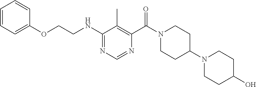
N1=C(NCCOC2=CC=CC=C2)C(C)=C(C(N2CCC(N3CCC(O)CC3)CC2)=O)N=C1
